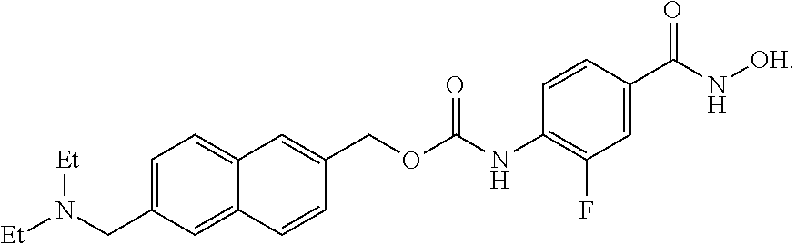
[Et]N(CC1=CC=C2C(=C1)C=CC(COC(NC1=C(F)C=C(C(N[OH])=O)C=C1)=O)=C2)[Et]
